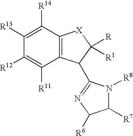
C12=C(C(C3=NC([R6])C([R7])N3[R8])C([R])([R1])[X]1)C([R11])=C([R12])C([R13])=C2[R14]
